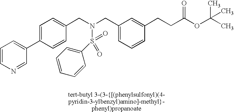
C1=C(C2=CC=CN=C2)C=CC(CN(CC2=CC=CC(CCC(OC(C)(C)C)=O)=C2)S(=O)(C2=CC=CC=C2)=O)=C1
